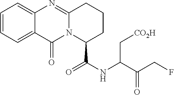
C1=CC=C2C(=C1)N=C1N(C2=O)C(C(=O)NC(C(CF)=O)C[CO2H])CCC1
